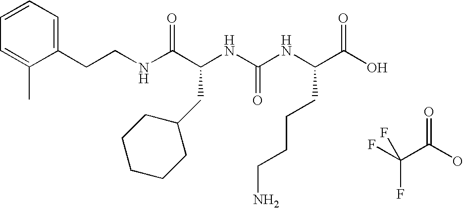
C1(CCNC(C(NC(NC(C(O)=O)CCCCN)=O)CC2CCCCC2)=O)=CC=CC=C1C.FC(C(O)=O)(F)F
